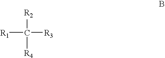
[R1]C([R2])([R4])[R3]
